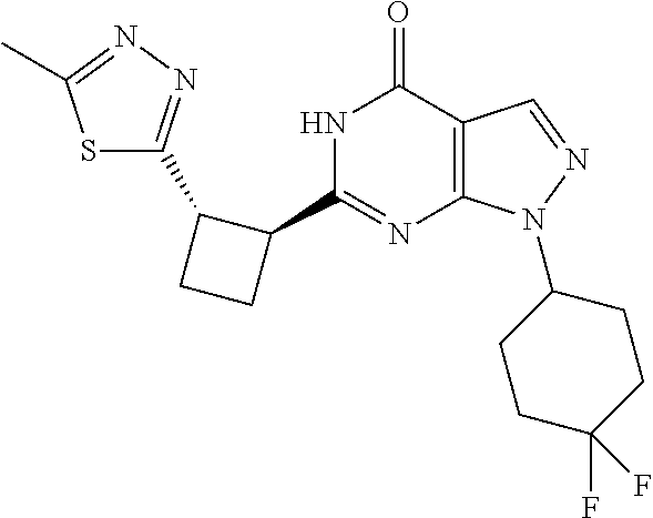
C12=C(N(C3CCC(F)(F)CC3)N=C1)N=C(C1C(C3=NN=C(C)S3)CC1)NC2=O
